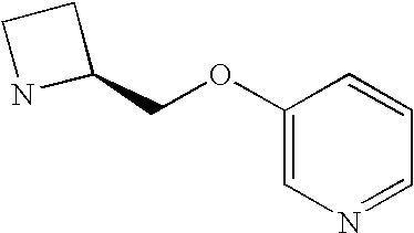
C1(OCC2CCN2)=CN=CC=C1
